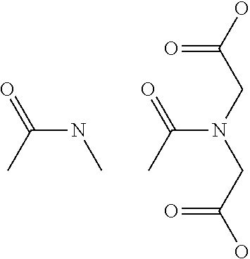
OC(CN(CC(O)=O)C(C)=O)=O.CNC(=O)C
